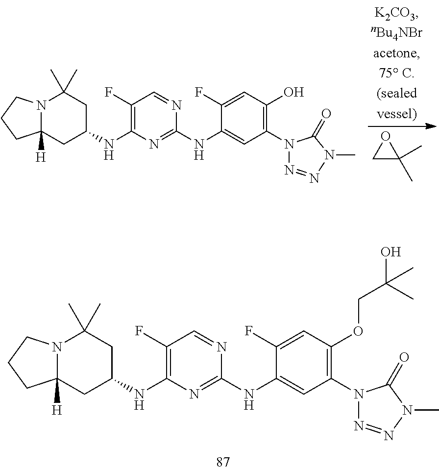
C12([H])N(CCC1)C(C)(C)CC(NC1=C(F)C=NC(NC3=CC(N4N=NN(C)C4=O)=C(OCC(O)(C)C)C=C3F)=N1)C2.C12([H])N(CCC1)C(C)(C)CC(NC1=C(F)C=NC(NC3=CC(N4N=NN(C)C4=O)=C(O)C=C3F)=N1)C2.C1C(C)(C)O1
